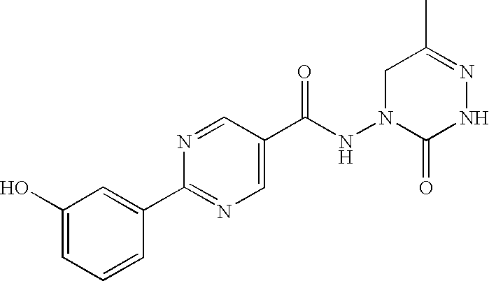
C1(O)=CC=CC(C2=NC=C(C(NN3C(=O)NN=C(C)C3)=O)C=N2)=C1
